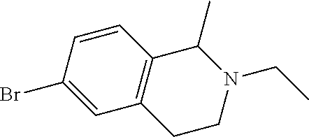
BrC1=CC2=C(C=C1)C(C)N(CC)CC2
